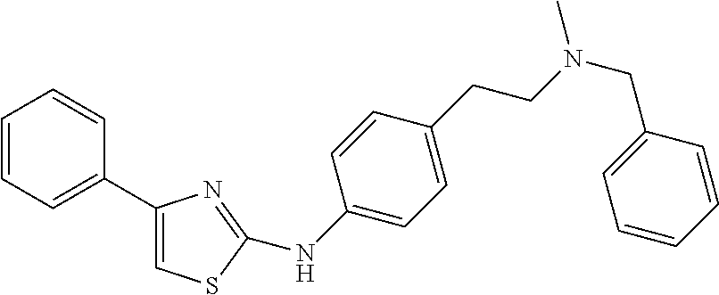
C1=CC=C(C2=CSC(NC3=CC=C(CCN(CC4=CC=CC=C4)C)C=C3)=N2)C=C1
